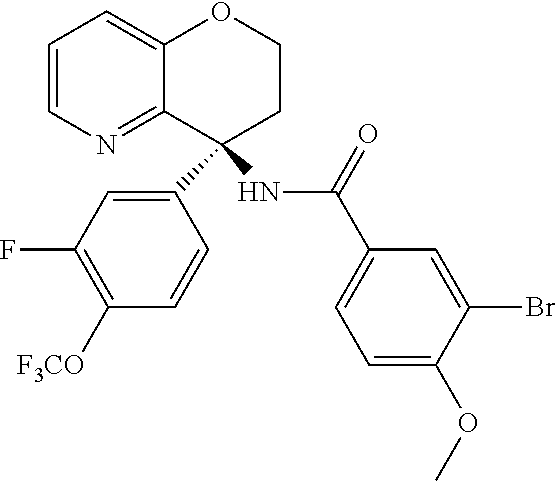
C1=CN=C2C(=C1)OCCC2(C1=CC(F)=C([F3CO])C=C1)NC(C1=CC=C(OC)C(Br)=C1)=O
